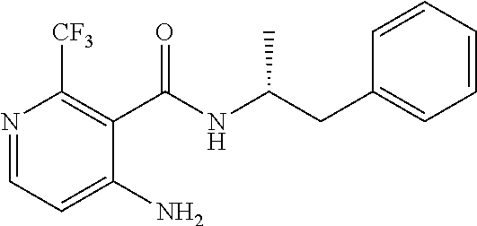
N1=CC=C(N)C(C(NC(CC2=CC=CC=C2)C)=O)=C1[CF3]
